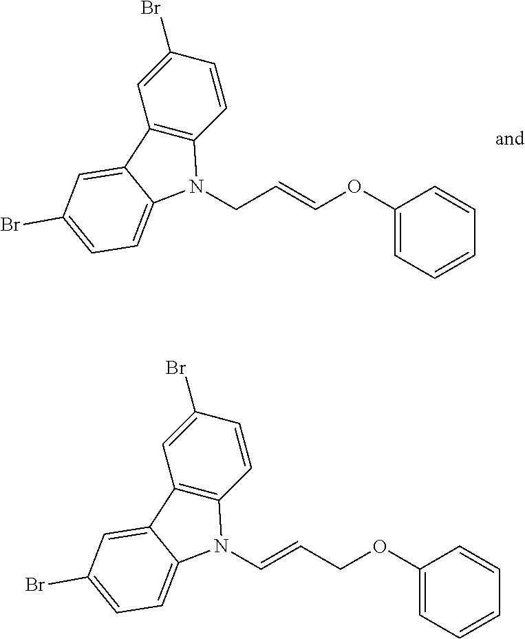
C12=C(C=CC(Br)=C1)N(CC=COC1=CC=CC=C1)C1=CC=C(Br)C=C21.C12=C(C=CC(Br)=C1)N(C=CCOC1=CC=CC=C1)C1=CC=C(Br)C=C21
